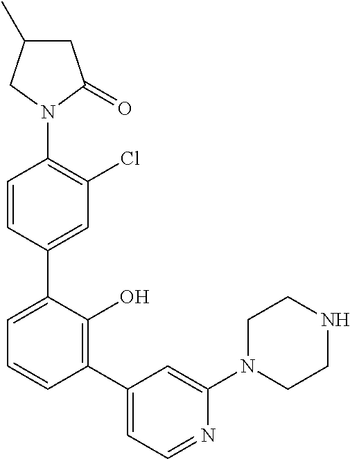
C1(N2C(=O)CC(C)C2)=C(Cl)C=C(C2=CC=CC(C3=CC=NC(N4CCNCC4)=C3)=C2O)C=C1
